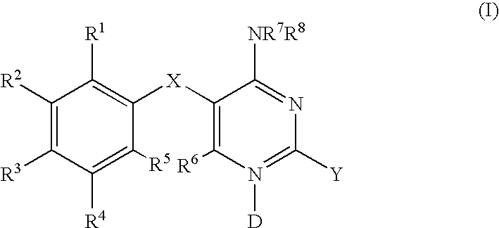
C1([R2])=C([R3])C([R4])=C([R5])C([X]C2=C([R6])N([D])=C([Y])N=C2[NR7R8])=C1[R1]
